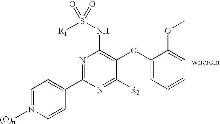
C1=N([(O)n])C=CC(C2=NC(NS([R1])(=O)=O)=C(OC3=CC=CC=C3OC)C([R2])=N2)=C1
